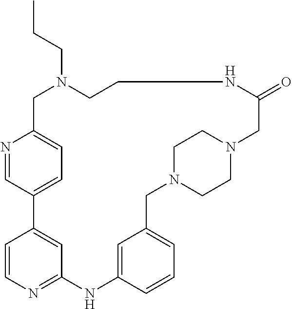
C12=CC=C(C=N1)C1=CC(=NC=C1)NC1=CC(=CC=C1)CN1CCN(CC1)CC(=O)NCCN(CCC)C2
